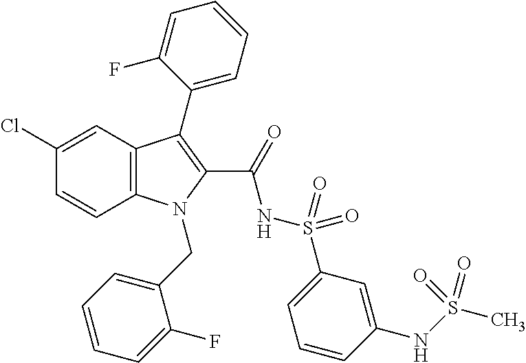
C1(Cl)=CC2=C(C=C1)N(CC1=CC=CC=C1F)C(C(=O)NS(=O)(=O)C1=CC=CC(NS(C)(=O)=O)=C1)=C2C1=CC=CC=C1F
